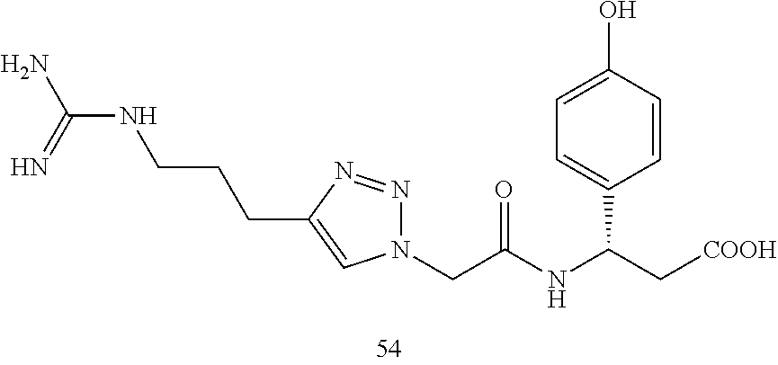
C(C(NC(C[COOH])C1=CC=C(O)C=C1)=O)N1N=NC(CCCNC(N)=N)=C1
